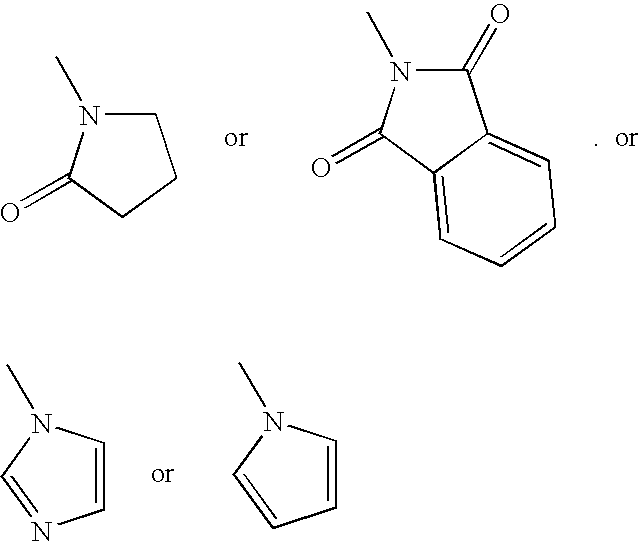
C1N(C)C(=O)CC1.C1(=O)N(C)C(=O)C2=CC=CC=C12.C1=CN(C)C=N1.C1=CN(C)C=C1
